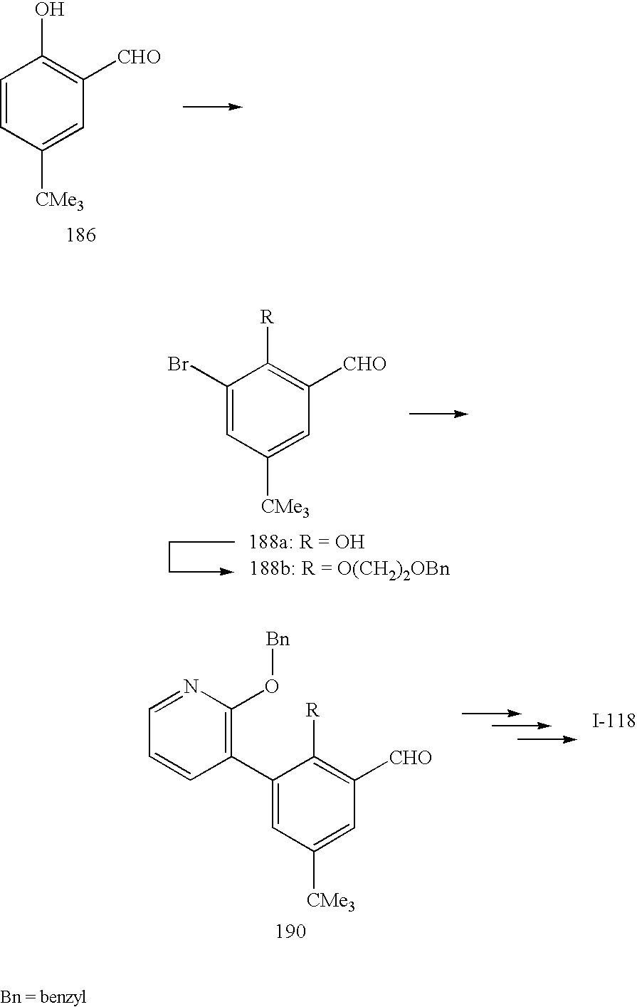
C1=CC([CMe3])=CC([CHO])=C1O.C1(Br)=CC([CMe3])=CC([CHO])=C1[R].C1=NC(O[Bn])=C(C2=CC([CMe3])=CC([CHO])=C2[R])C=C1
